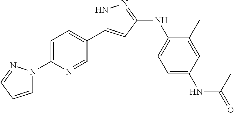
N1C(C2=CC=C(N3C=CC=N3)N=C2)=CC(NC2=CC=C(NC(=O)C)C=C2C)=N1
